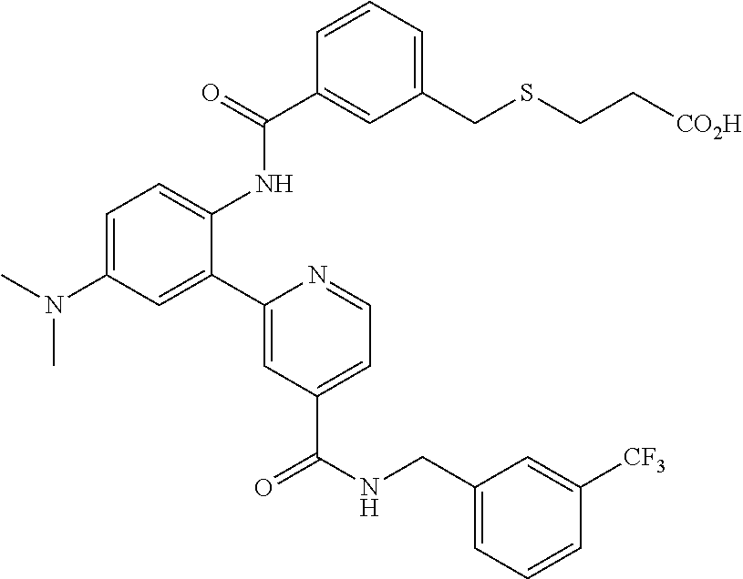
C1=C(N(C)C)C=C(C2=CC(C(=O)NCC3=CC=CC([CF3])=C3)=CC=N2)C(NC(C2=CC(CSCC[CO2H])=CC=C2)=O)=C1
